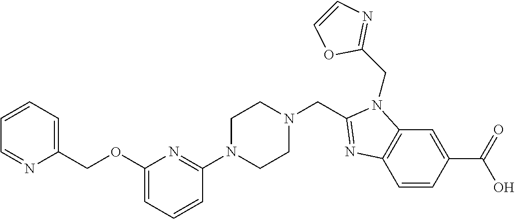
C12=C(C=C(C(=O)O)C=C1)N(CC1=NC=CO1)C(CN1CCN(C3=NC(OCC4=CC=CC=N4)=CC=C3)CC1)=N2
